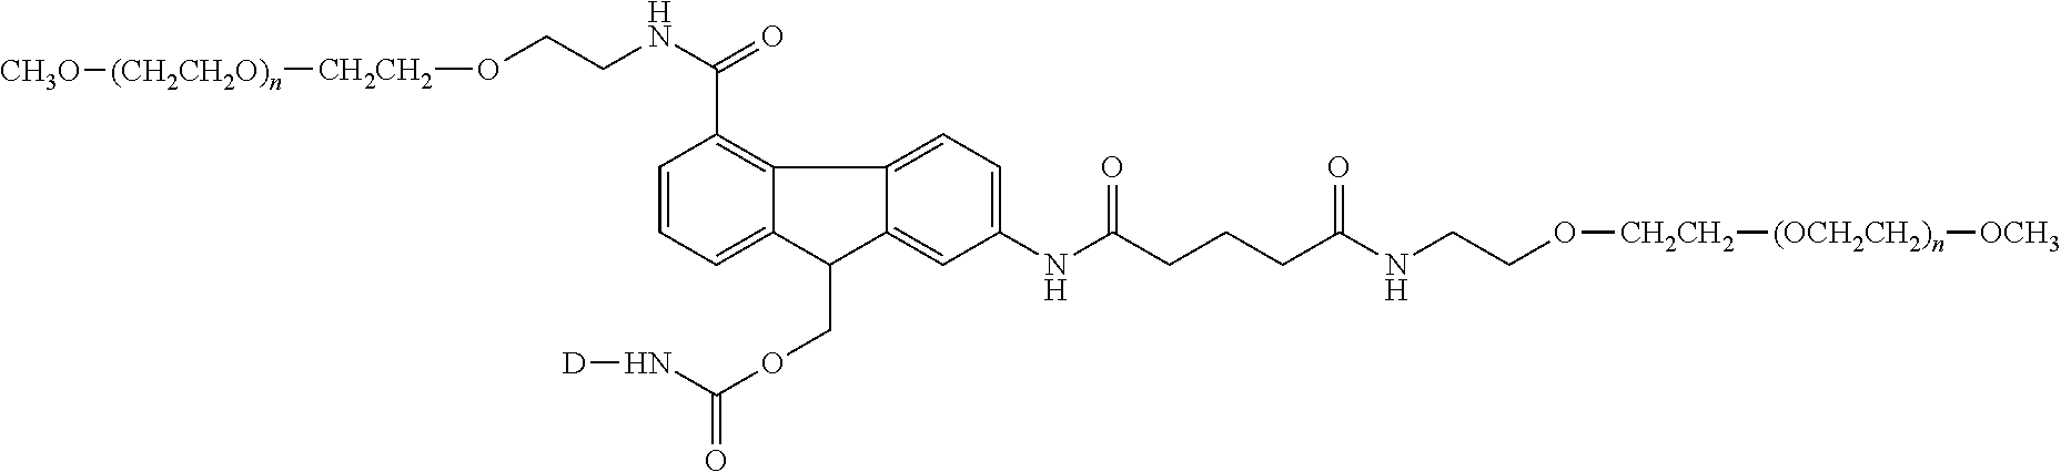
C1=CC=C2C(=C1C(=O)NCCO[CH2CH2][(CH2CH2O)n][CH3O])C1=CC=C(NC(=O)CCCC(=O)NCCO[CH2CH2][(OCH2CH2)n][OCH3])C=C1C2COC(=O)N[D]
